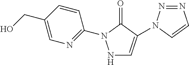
N1=NN(C2=CNN(C3=NC=C(CO)C=C3)C2=O)C=C1
